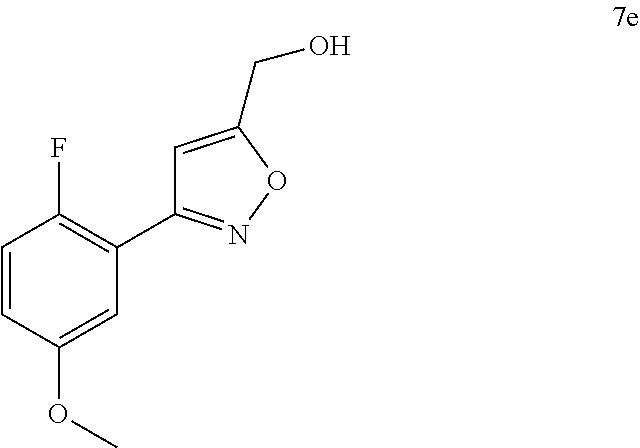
C1=CC(OC)=CC(C2=NOC(CO)=C2)=C1F
